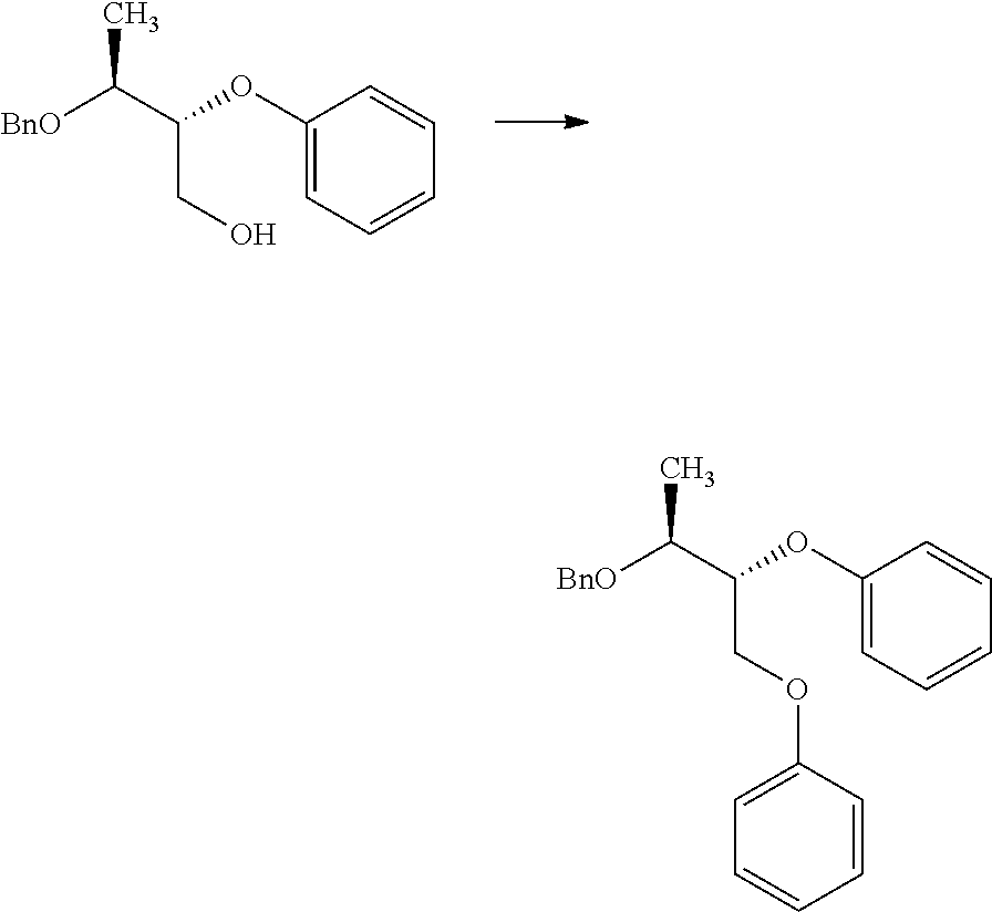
C1(OC(CO)C(C)[BnO])=CC=CC=C1.C1(OC(COC2=CC=CC=C2)C(C)[BnO])=CC=CC=C1
